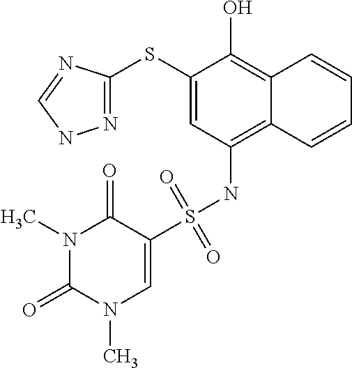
N1=C(SC2=CC(NS(=O)(=O)C3=CN(C)C(=O)N(C)C3=O)=C3C(=C2O)C=CC=C3)N=CN1
